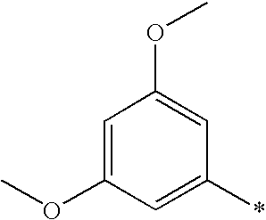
C1=C(OC)C=C(*)C=C1OC
